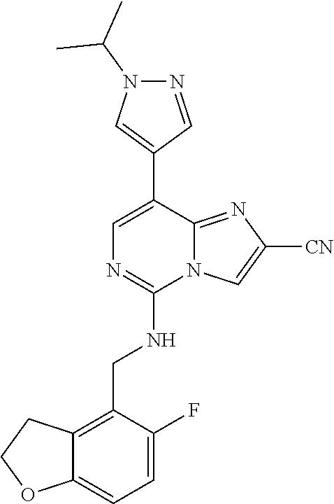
C1(C2=CN=C(NCC3=C4C(=CC=C3F)OCC4)N3C2=NC([CN])=C3)=CN(C(C)C)N=C1
